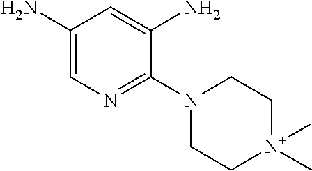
C1(N)=CN=C(N2CC[N+](C)(C)CC2)C(N)=C1
